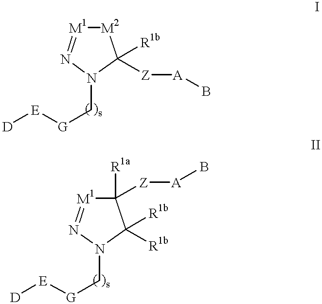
[M1]1=NN(C[G][E][D])C([R1b])([Z][A]B)[M2]1.[M1]1=NN(C[G][E][D])C([R1b])([R1b])C1([R1a])[Z][A]B
